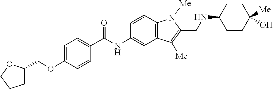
C1C(COC2=CC=C(C(=O)NC3=CC4=C(C=C3)N([Me])C(CNC3CCC([Me])(O)CC3)=C4[Me])C=C2)OCC1
